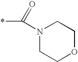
N1(C(*)=O)CCOCC1
